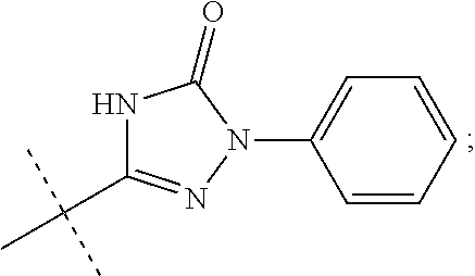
N1C(C(C)(C)C)=NN(C2=CC=CC=C2)C1=O
